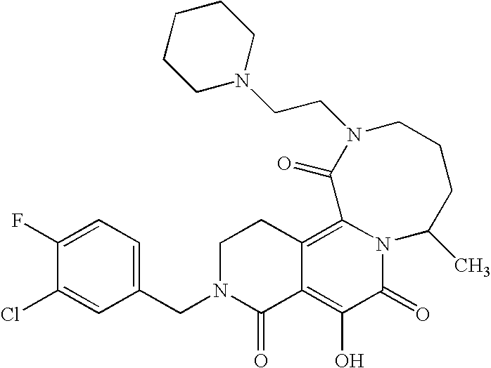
C1(CN2C(=O)C3=C(O)C(=O)N4C(=C3CC2)C(=O)N(CCN2CCCCC2)CCCC4C)=CC=C(F)C(Cl)=C1
